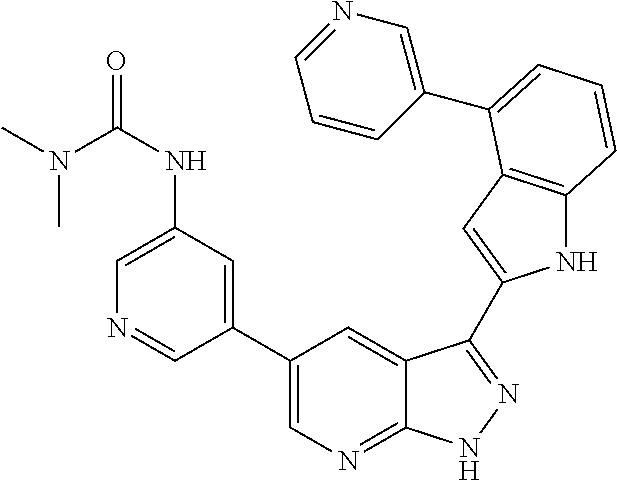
C1(C2=CN=C3C(=C2)C(C2=CC4=C(N2)C=CC=C4C2=CN=CC=C2)=NN3)=CC(NC(N(C)C)=O)=CN=C1
